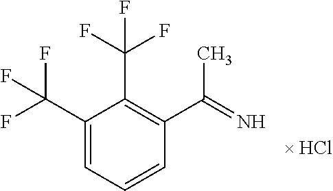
C1(C(F)(F)F)=CC=CC(C(=N)C)=C1C(F)(F)F
